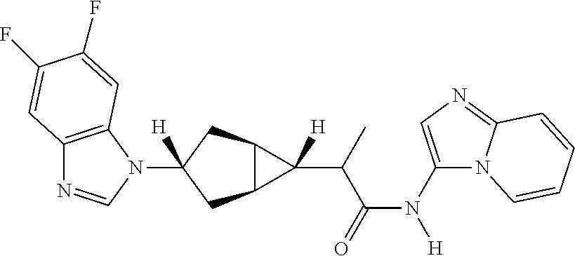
C12=C(N(C3([H])CC4C(C3)C4(C(C(N([H])C3=CN=C4N3C=CC=C4)=O)C)[H])C=N1)C=C(F)C(F)=C2
